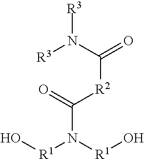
[R3]N(C(=O)[R2]C(N([R1]O)[R1]O)=O)[R3]
